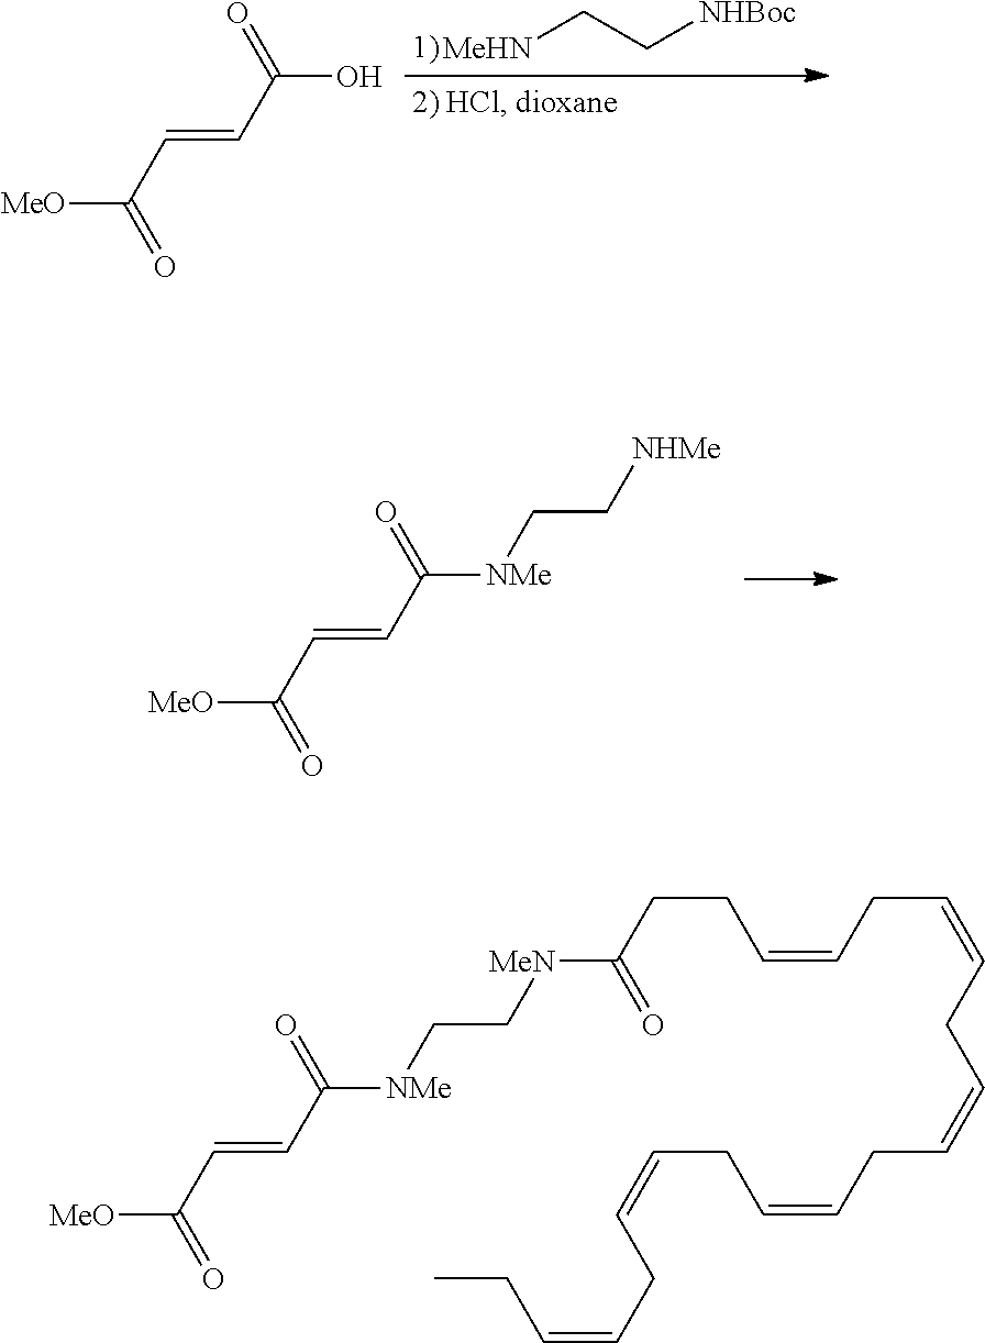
[MeO]C(C=CC(=O)[NMe]CC[NHMe])=O.[MeO]C(C=CC(=O)O)=O.[MeHN]CC[NHBoc].[MeO]C(C=CC(=O)[NMe]CC[MeN]C(CCC=CCC=CCC=CCC=CCC=CCC=CCC)=O)=O
